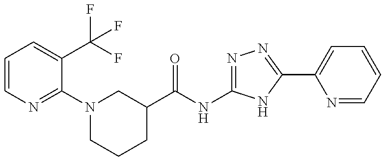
C1=CN=C(N2CCCC(C(=O)NC3=NN=C(C4=CC=CC=N4)N3)C2)C(C(F)(F)F)=C1
